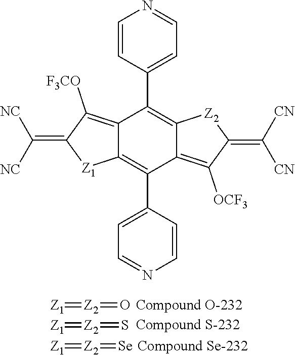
[Z1]=[Z2]=O.[Z1]=[Z2]=S.[Z1]=[Z2]=[Se].C12=C([F3CO])C(=C([NC])[NC])[Z1]C1=C(C1=CC=NC=C1)C1=C([OCF3])C(=C([CN])[CN])[Z2]C1=C2C1=CC=NC=C1
